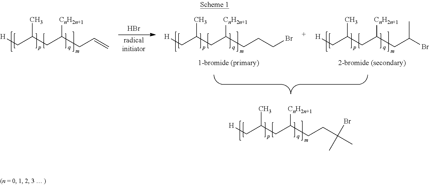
[H]CC(CC(CC=C)[CnH2n+1])C.Br.[radicalinitiator].[H]CC(CC(CCCBr)[CnH2n+1])C.[H]CC(CC(CC(Br)C)[CnH2n+1])C.[H]CC(CC(CCC(C)(Br)C)[CnH2n+1])C
